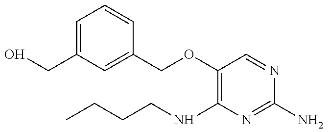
OCC1=CC=CC(COC2=C(NCCCC)N=C(N)N=C2)=C1
